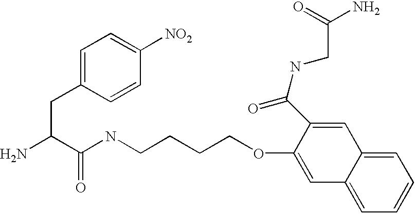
NC(C(NCCCCOC1=CC2=CC=CC=C2C=C1C(NCC(=O)N)=O)=O)CC1=CC=C([NO2])C=C1
